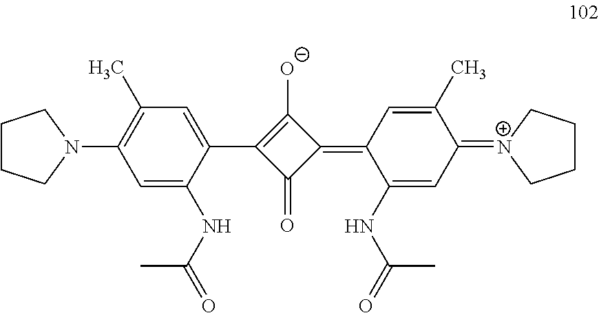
C1=C(NC(=O)C)C(C2=C([O-])C(=C3C(NC(=O)C)=CC(=[N+]4CCCC4)C(C)=C3)C2=O)=CC(C)=C1N1CCCC1
